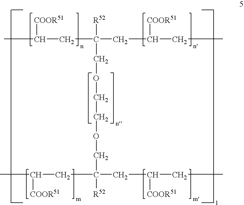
CC(CC(CC(CC)[COOR51])(COCCOCC(CC(CC)[COOR51])(CC(C)[COOR51])[R52])[R52])[COOR51]
